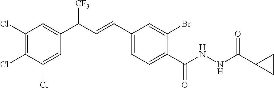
C1(Cl)=C(Cl)C(Cl)=CC(C(C=CC2=CC=C(C(NNC(C3CC3)=O)=O)C(Br)=C2)[CF3])=C1
